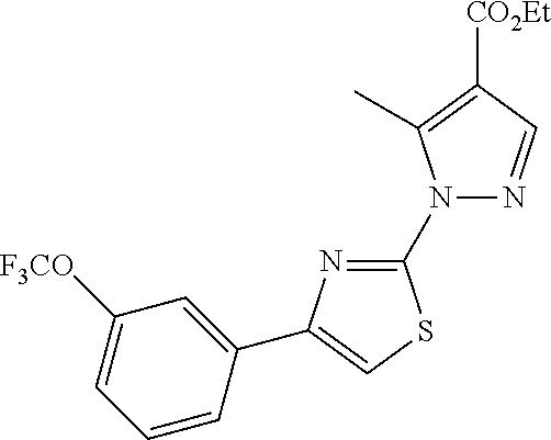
C1([F3CO])=CC=CC(C2=CSC(N3N=CC([CO2Et])=C3C)=N2)=C1
